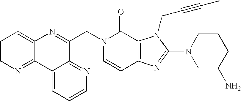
C1=CC2=C(C(=O)N1CC1=NC3=CC=CN=C3C3=CC=CN=C13)N(CC#CC)C(N1CC(N)CCC1)=N2
